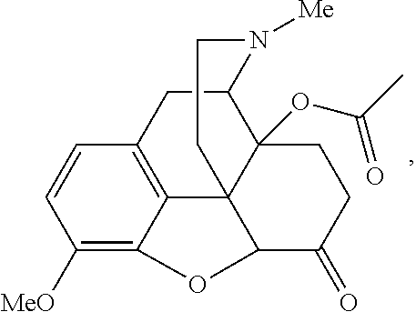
C1([MeO])=C2C3=C(C=C1)CC1C4(OC(C)=O)C3(C(C(=O)CC4)O2)CCN1[Me]
